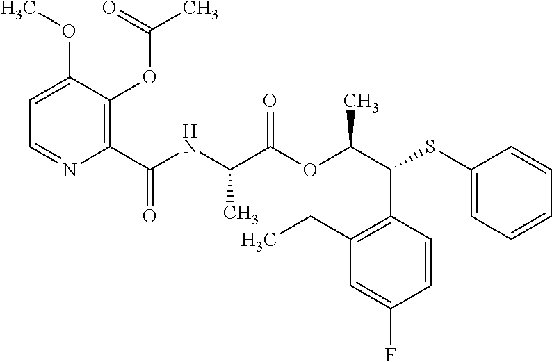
C1(CC)=C(C(C(OC(C(NC(C2=C(OC(C)=O)C(OC)=CC=N2)=O)C)=O)C)SC2=CC=CC=C2)C=CC(F)=C1
